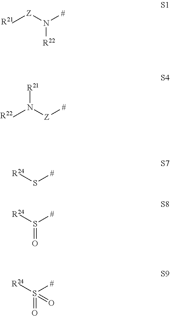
C[Z]N([#])[R22].[R21].CN([Z][#])[R21].[R22].[R24]S[#].[R24]S([#])=O.[R24]S([#])(=O)=O
